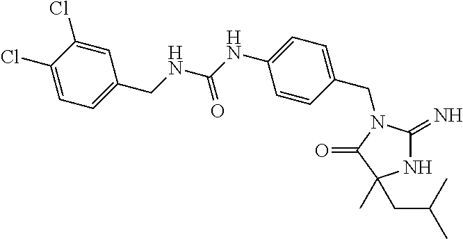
N1C(=N)N(CC2=CC=C(NC(=O)NCC3=CC=C(Cl)C(Cl)=C3)C=C2)C(=O)C1(C)CC(C)C
